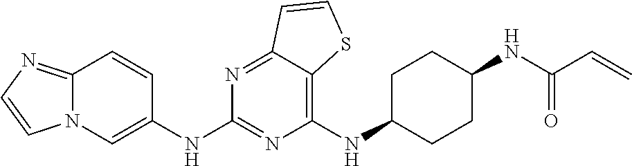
C1(NC2CCC(NC(C=C)=O)CC2)=C2C(=NC(NC3=CN4C(=NC=C4)C=C3)=N1)C=CS2
